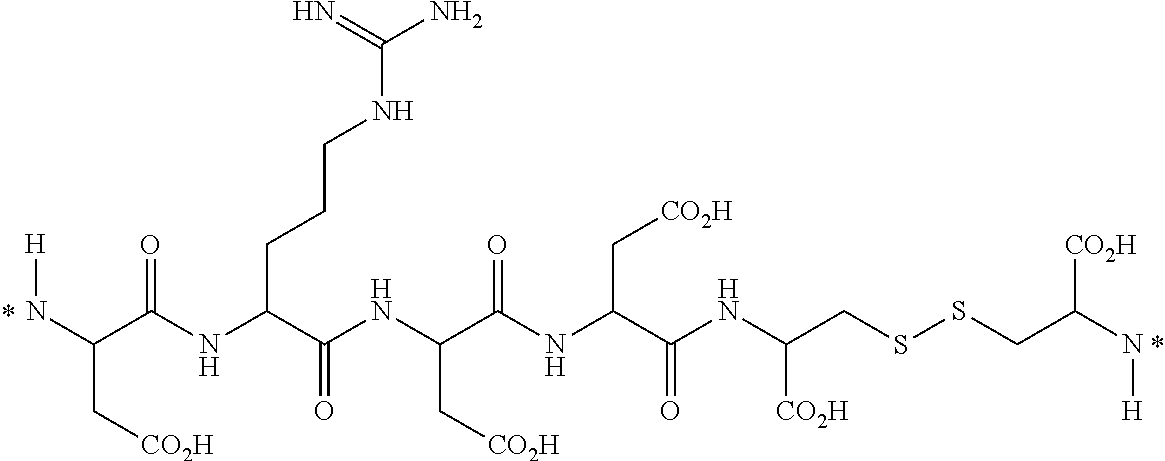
N(C(C(NC(C(NC(C(NC(C(NC(CSSCC(N[H])[CO2H])[CO2H])=O)C[CO2H])=O)C[CO2H])=O)CCCNC(N)=N)=O)C[CO2H])[H]
